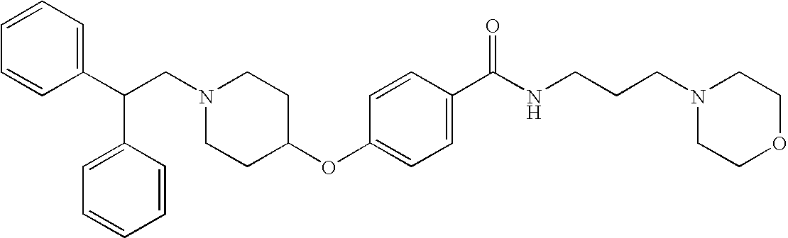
N1(CC(C2=CC=CC=C2)C2=CC=CC=C2)CCC(OC2=CC=C(C(NCCCN3CCOCC3)=O)C=C2)CC1
